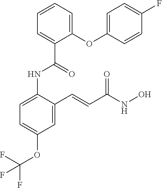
C1=C(NC(=O)C2=CC=CC=C2OC2=CC=C(F)C=C2)C(C=CC(NO)=O)=CC(OC(F)(F)F)=C1
